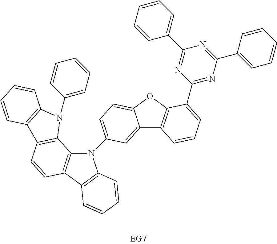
C12=CC(N3C4=C(C5=C3C=CC=C5)C=CC3=C4N(C4=CC=CC=C4)C4=C3C=CC=C4)=CC=C1OC1=C2C=CC=C1C1=NC(C2=CC=CC=C2)=NC(C2=CC=CC=C2)=N1
